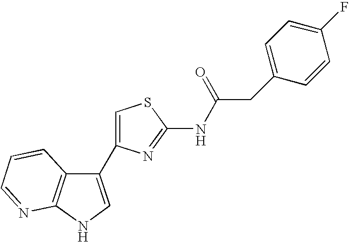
C1(C2=CSC(NC(CC3=CC=C(F)C=C3)=O)=N2)=CNC2=C1C=CC=N2
